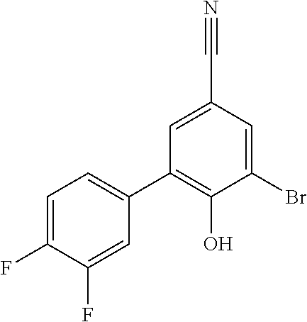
C1(F)=CC=C(C2=C(O)C(Br)=CC(C#N)=C2)C=C1F
